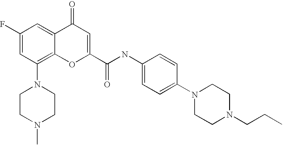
C1(F)=CC(N2CCN(C)CC2)=C2C(=C1)C(=O)C=C(C(NC1=CC=C(N3CCN(CCC)CC3)C=C1)=O)O2
